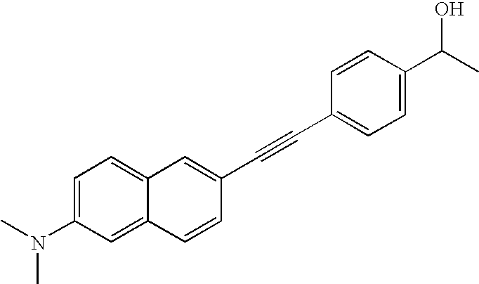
C12=CC=C(N(C)C)C=C1C=CC(C#CC1=CC=C(C(C)O)C=C1)=C2
